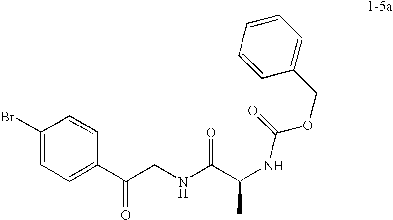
BrC1=CC=C(C(CNC(C(C)NC(OCC2=CC=CC=C2)=O)=O)=O)C=C1
